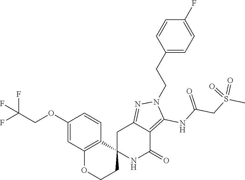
C12(NC(=O)C3=C(NC(CS(C)(=O)=O)=O)N(CCC4=CC=C(F)C=C4)N=C3C1)CCOC1=C2C=CC(OCC(F)(F)F)=C1
